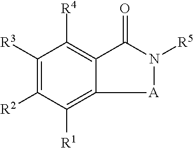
C1([R3])=C([R2])C([R1])=C2C(=C1[R4])C(=O)N([R5])[A]2
